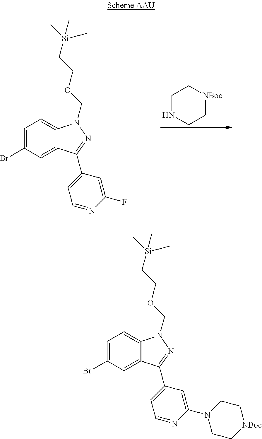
C1NCC[NBoc]C1.C1=C(Br)C=C2C(=C1)N(COCC[Si](C)(C)C)N=C2C1=CC=NC(F)=C1.C1=C(Br)C=C2C(=C1)N(COCC[Si](C)(C)C)N=C2C1=CC=NC(N2CC[NBoc]CC2)=C1
